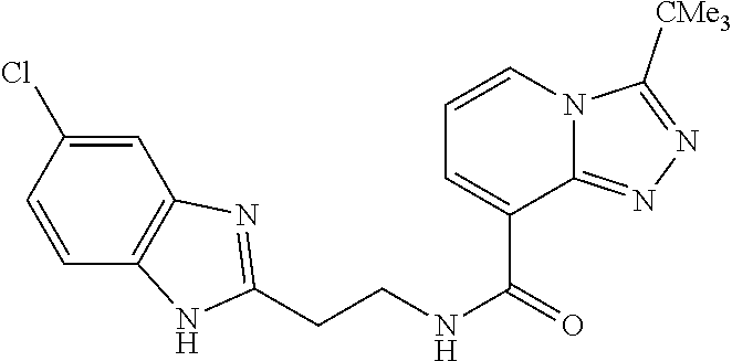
C(CNC(=O)C1=CC=CN2C1=NN=C2[CMe3])C1=NC2=C(C=CC(Cl)=C2)N1
